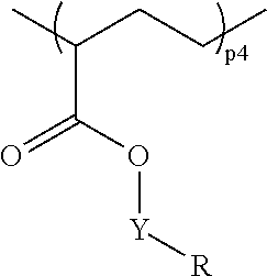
CC(CCC)C(O[Y][R])=O
